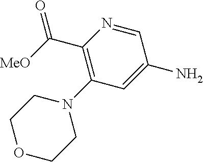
C1(C([MeO])=O)=C(N2CCOCC2)C=C(N)C=N1
